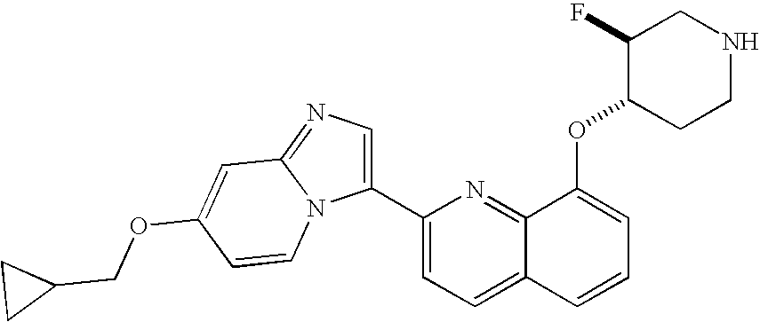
C12=CC=C(C3=CN=C4N3C=CC(OCC3CC3)=C4)N=C1C(OC1CCNCC1F)=CC=C2
